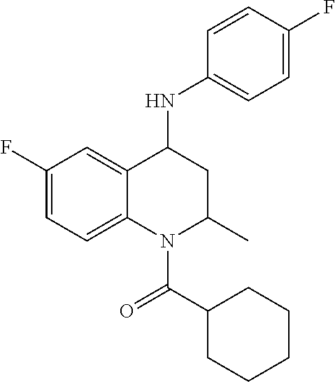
C1=C(F)C=CC(NC2C3=CC(F)=CC=C3N(C(C3CCCCC3)=O)C(C)C2)=C1
